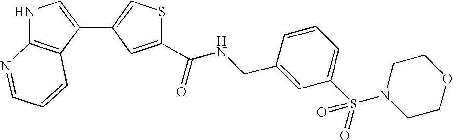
N1C2=C(C(C3=CSC(C(NCC4=CC(S(N5CCOCC5)(=O)=O)=CC=C4)=O)=C3)=C1)C=CC=N2
